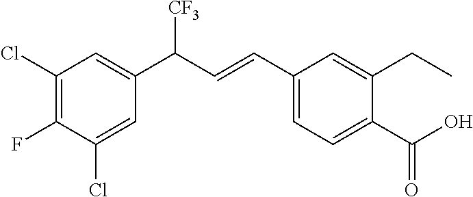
C1(Cl)=C(F)C(Cl)=CC(C(C=CC2=CC=C(C(O)=O)C(CC)=C2)[CF3])=C1
